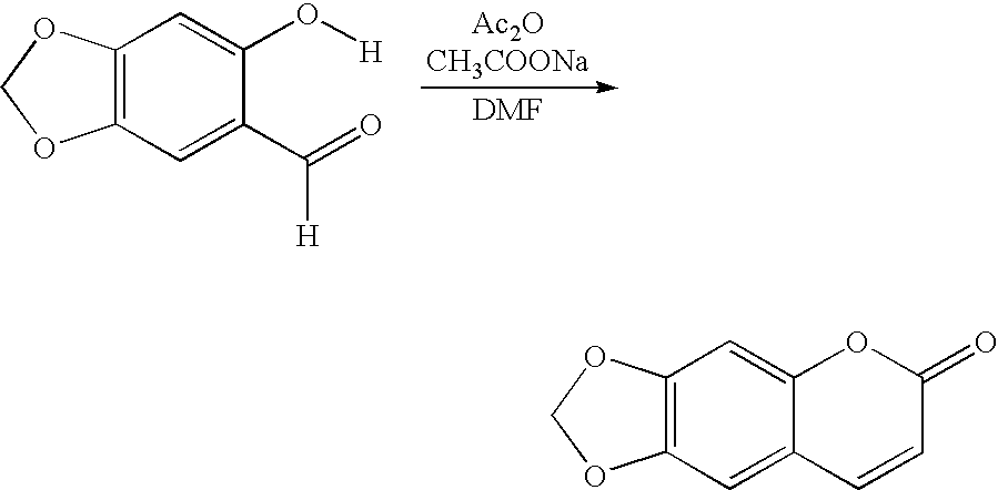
C12=C(C=C(C(=O)[H])C(O[H])=C1)OCO2.C12=C(C=C3C(=C1)OC(=O)C=C3)OCO2
